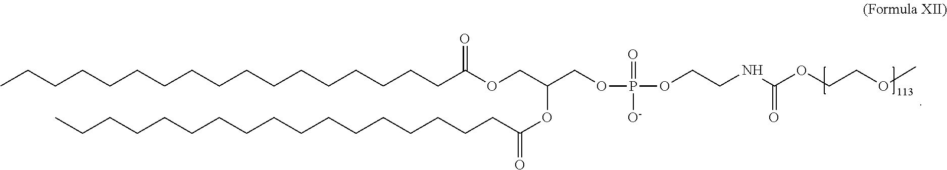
C(OCC(COP(=O)([O-])OCCNC(OCCOC)=O)OC(CCCCCCCCCCCCCCCCC)=O)(=O)CCCCCCCCCCCCCCCCC
